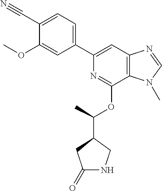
N1=C(OC(C)C2CNC(=O)C2)C2=C(C=C1C1=CC=C(C#N)C(OC)=C1)N=CN2C
